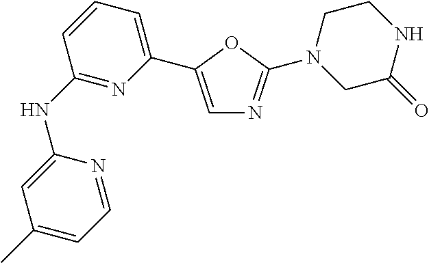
C1(NC2=NC(C3=CN=C(N4CC(=O)NCC4)O3)=CC=C2)=CC(C)=CC=N1
